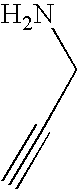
NCC#C
